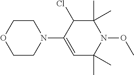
C1CN(C2=CC(C)(C)N(OC)C(C)(C)C2Cl)CCO1
